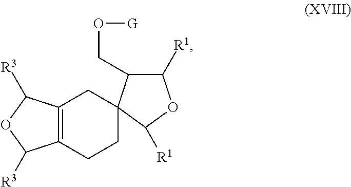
C12=C(CCC3(C1)C(CO[G])C([R1])OC3[R1])C([R3])OC2[R3]
